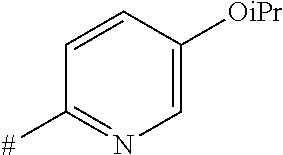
C1=CC([OiPr])=CN=C1[#]
